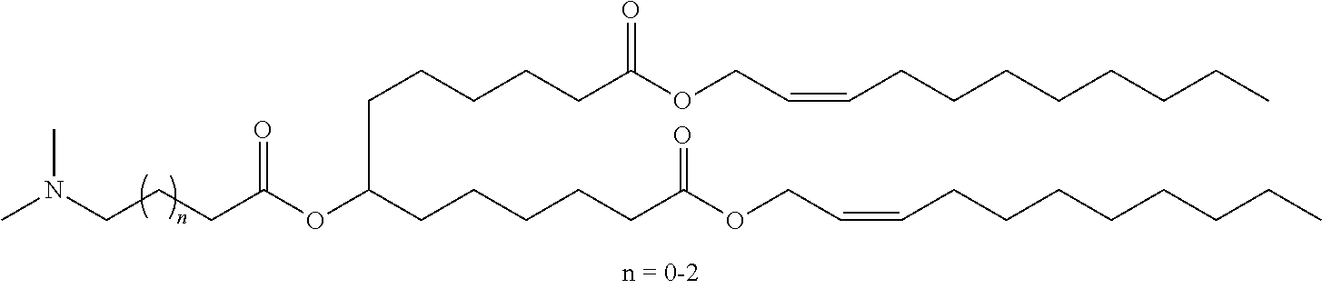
C(CC(OC(CCCCCC(OCC=CCCCCCCCC)=O)CCCCCC(OCC=CCCCCCCCC)=O)=O)CN(C)C
